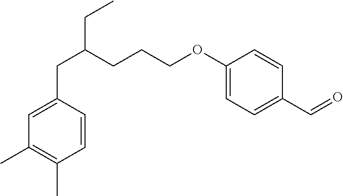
C(C1=CC(C)=C(C)C=C1)C(CCCOC1=CC=C(C=O)C=C1)CC
